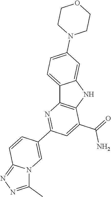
C12=CC=C(N3CCOCC3)C=C1NC1=C2N=C(C2=CN3C(=NN=C3C)C=C2)C=C1C(=O)N
